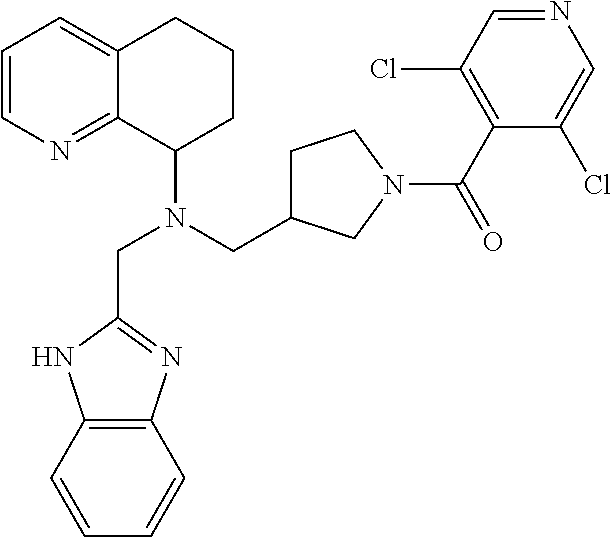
C1=CN=C2C(=C1)CCCC2N(CC1CCN(C(=O)C2=C(Cl)C=NC=C2Cl)C1)CC1=NC2=C(N1)C=CC=C2
